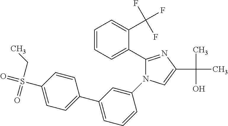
C1(C2=CC=CC=C2C(F)(F)F)=NC(C(C)(O)C)=CN1C1=CC(C2=CC=C(S(=O)(CC)=O)C=C2)=CC=C1
